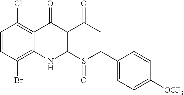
C1=CC(Br)=C2C(=C1Cl)C(=O)C(C(C)=O)=C(S(CC1=CC=C([OCF3])C=C1)=O)N2
